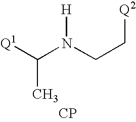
[Q1]C(N(CC[Q2])[H])C.[CP]
